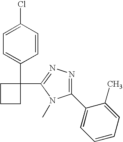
C1(Cl)=CC=C(C2(C3=NN=C(C4=CC=CC=C4C)N3C)CCC2)C=C1
